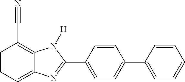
C1=CC=C2C(=C1C#N)N([H])C(C1=CC=C(C3=CC=CC=C3)C=C1)=N2
